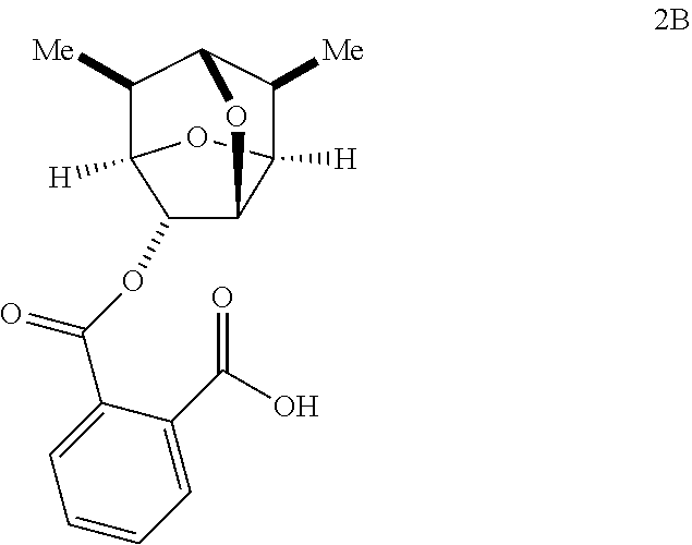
C1([Me])C2([H])OC3([H])C([Me])C1OC2C3OC(C1=CC=CC=C1C(O)=O)=O
